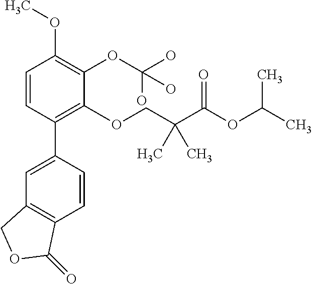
C1=CC(C2=CC3=C(C=C2)C(=O)OC3)=C(OCC(C(OC(C)C)=O)(C)C)C(OC(O)(O)O)=C1OC
